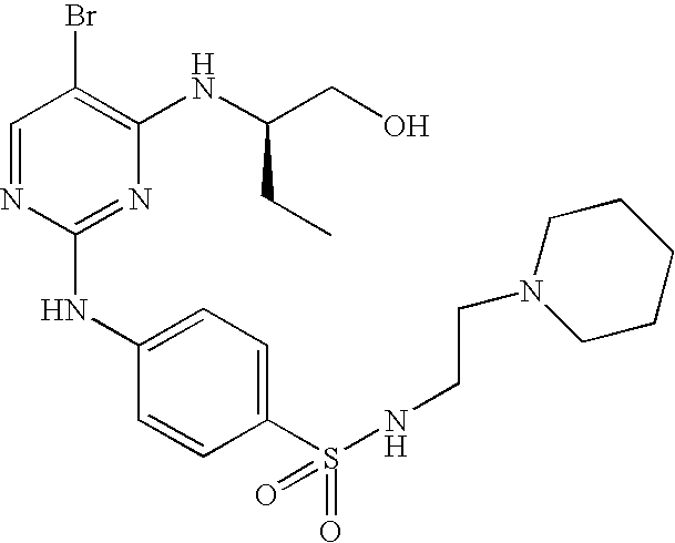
C1=NC(NC2=CC=C(S(=O)(=O)NCCN3CCCCC3)C=C2)=NC(NC(CO)CC)=C1Br
